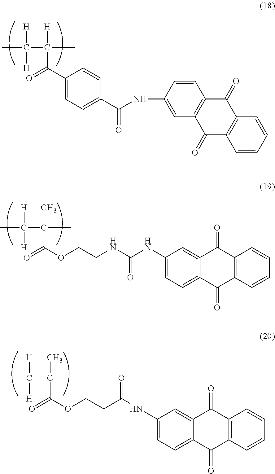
CC([H])(C([H])(C)C(=O)C1=CC=C(C(=O)NC2=CC3=C(C=C2)C(=O)C2=C(C3=O)C=CC=C2)C=C1)[H].CC([H])(C(C)(C)C(=O)OCCNC(=O)NC1=CC=C2C(=C1)C(=O)C1=C(C2=O)C=CC=C1)[H].CC([H])(C(C)(C)C(=O)OCCC(NC1=CC=C2C(=C1)C(=O)C1=C(C2=O)C=CC=C1)=O)[H]
